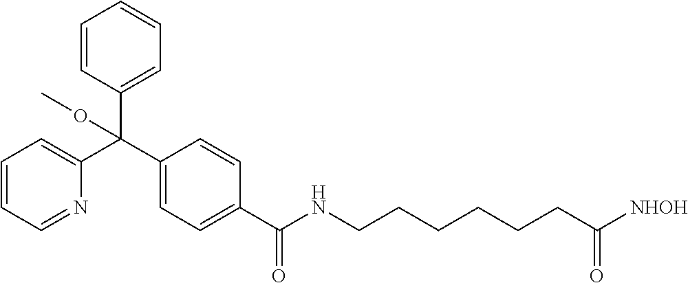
C1(C(C2=CC=CC=N2)(C2=CC=CC=C2)OC)=CC=C(C(=O)NCCCCCCC([NHOH])=O)C=C1
